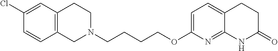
C12=C(CCN(CCCCOC3=CC=C4C(=N3)NC(=O)CC4)C1)C=C(Cl)C=C2
